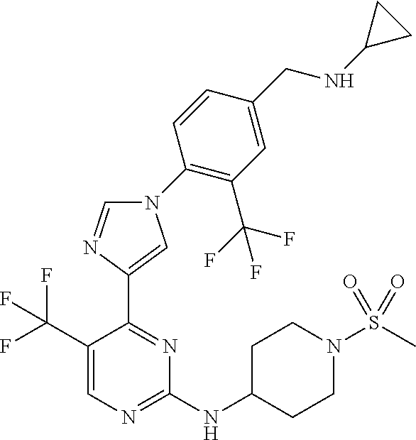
C1=NC(C2=NC(NC3CCN(S(C)(=O)=O)CC3)=NC=C2C(F)(F)F)=CN1C1=C(C(F)(F)F)C=C(CNC2CC2)C=C1
